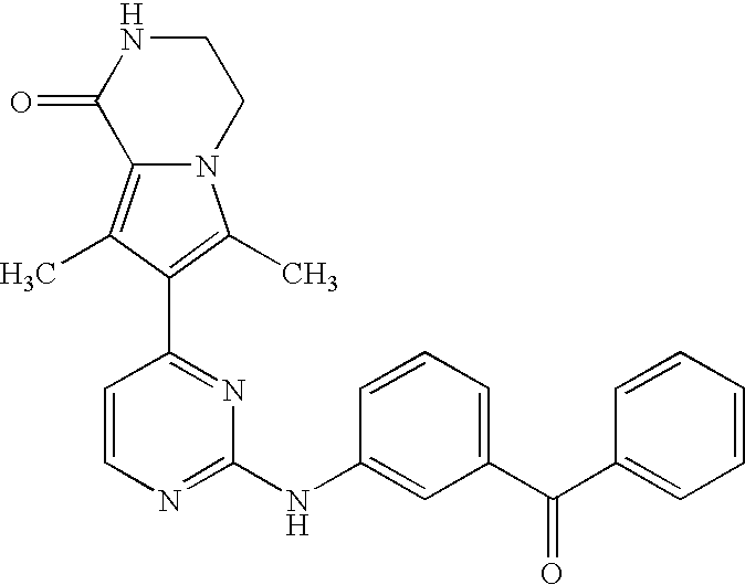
N12C(=C(C)C(C3=NC(NC4=CC(C(C5=CC=CC=C5)=O)=CC=C4)=NC=C3)=C1C)C(=O)NCC2
